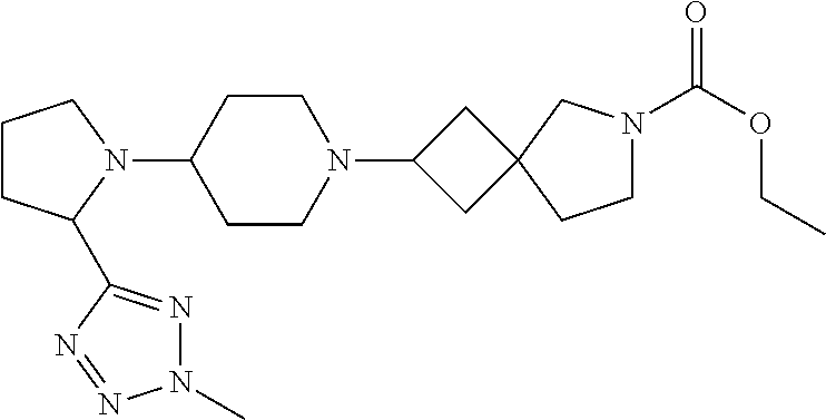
C1CC(C2=NN(C)N=N2)N(C2CCN(C3CC4(C3)CCN(C(OCC)=O)C4)CC2)C1
